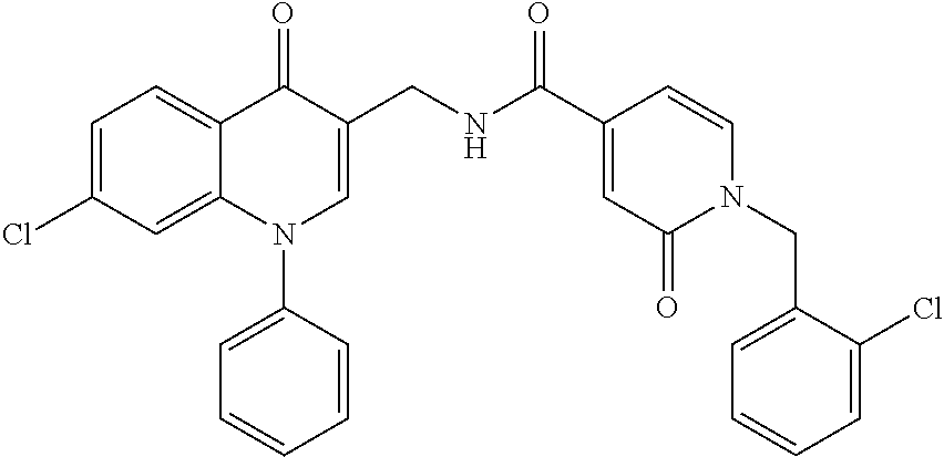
C1=C(Cl)C=C2C(=C1)C(=O)C(CNC(C1=CC(=O)N(CC3=CC=CC=C3Cl)C=C1)=O)=CN2C1=CC=CC=C1
